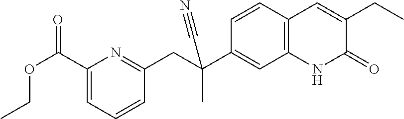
C1(CC(C2=CC3=C(C=C2)C=C(CC)C(=O)N3)(C)C#N)=NC(C(OCC)=O)=CC=C1
